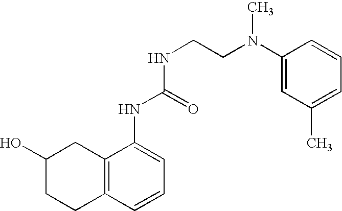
C1(O)CCC2=C(C1)C(NC(NCCN(C1=CC(C)=CC=C1)C)=O)=CC=C2
